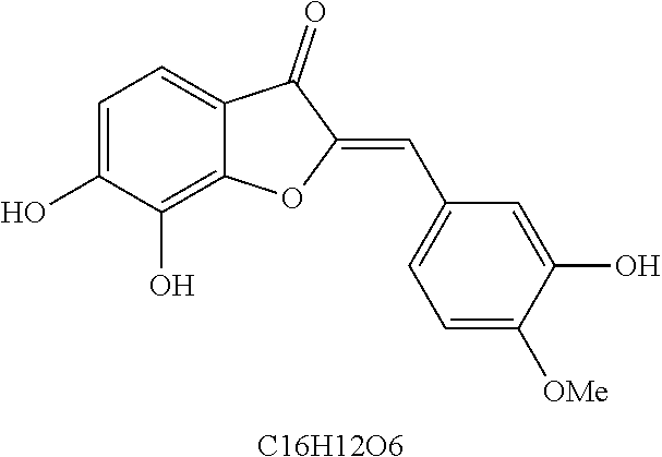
C1=C(O)C(O)=C2C(=C1)C(=O)C(=CC1=CC=C([OMe])C(O)=C1)O2.[C16H12O6]
